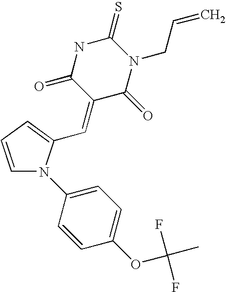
C1=CC=C(C=C2C(=O)N(CC=C)C(=S)NC2=O)N1C1=CC=C(OC(F)(F)C)C=C1
